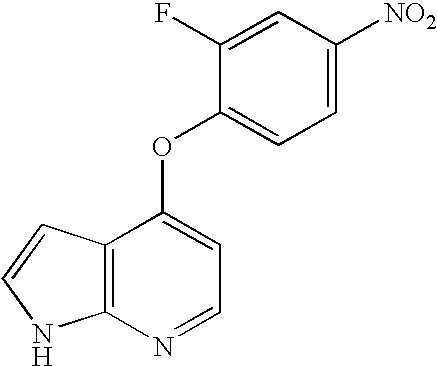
C1=CC2=C(N1)N=CC=C2OC1=CC=C([NO2])C=C1F
